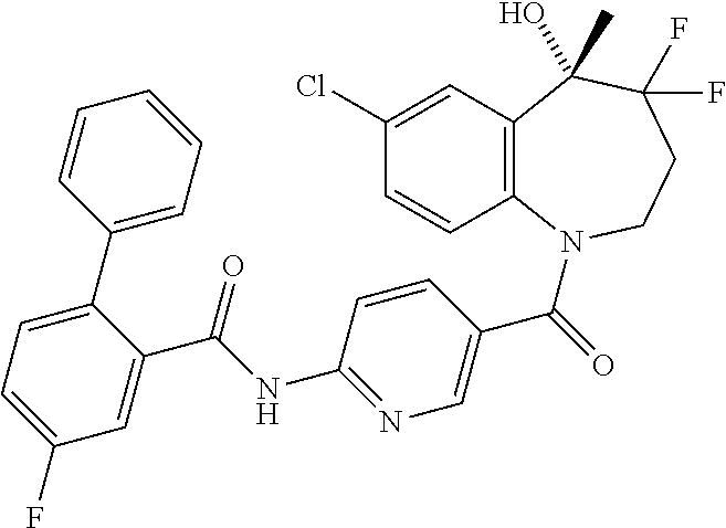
C12=C(N(C(=O)C3=CN=C(NC(C4=CC(F)=CC=C4C4=CC=CC=C4)=O)C=C3)CCC(F)(F)C1(C)O)C=CC(Cl)=C2
